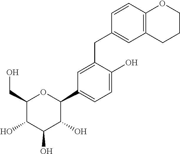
C1(CO)C(O)C(O)C(O)C(C2=CC=C(O)C(CC3=CC4=C(C=C3)OCCC4)=C2)O1
